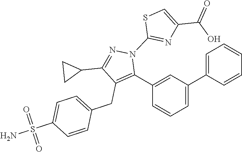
C1(C2=C(CC3=CC=C(S(N)(=O)=O)C=C3)C(C3CC3)=NN2C2=NC(C(=O)O)=CS2)=CC(C2=CC=CC=C2)=CC=C1
